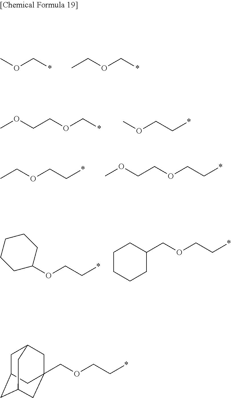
O(C*)C.O(C*)CC.O(C*)CCOC.C(C*)OC.C(C*)OCC.C(C*)OCCOC.C(C*)OC1CCCCC1.C(C*)OCC1CCCCC1.C(C*)OCC12CC3CC(CC(C1)C3)C2
